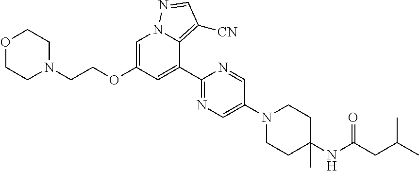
C(C(NC1(C)CCN(C2=CN=C(C3=CC(OCCN4CCOCC4)=CN4C3=C([CN])C=N4)N=C2)CC1)=O)C(C)C
